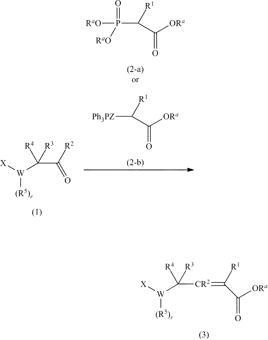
[ORa]C(C(P([RaO])(=O)[RaO])[R1])=O.[ORa]C(C([Ph3PZ])[R1])=O.C([W]([X])[(R5)r])([R4])([R3])C([R2])=O.C([CR2]=C(C([ORa])=O)[R1])([W]([X])[(R5)r])([R4])[R3]
